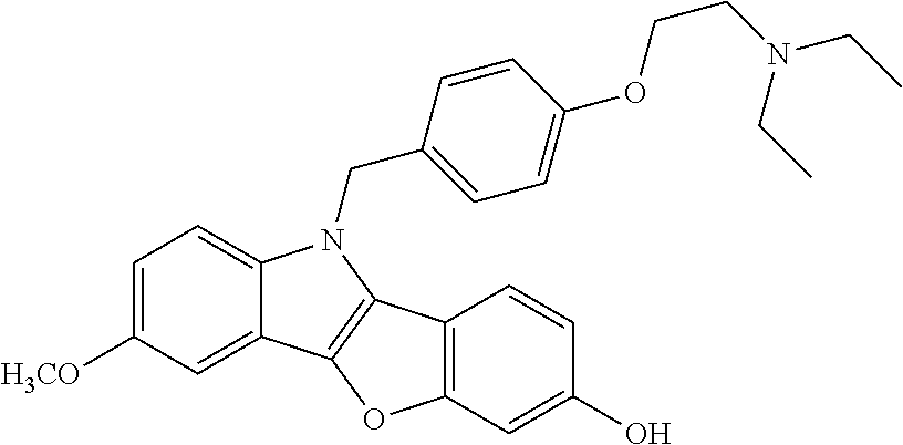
C1=C([H3CO])C=C2C(=C1)N(CC1=CC=C(OCCN(CC)CC)C=C1)C1=C2OC2=C1C=CC(O)=C2
